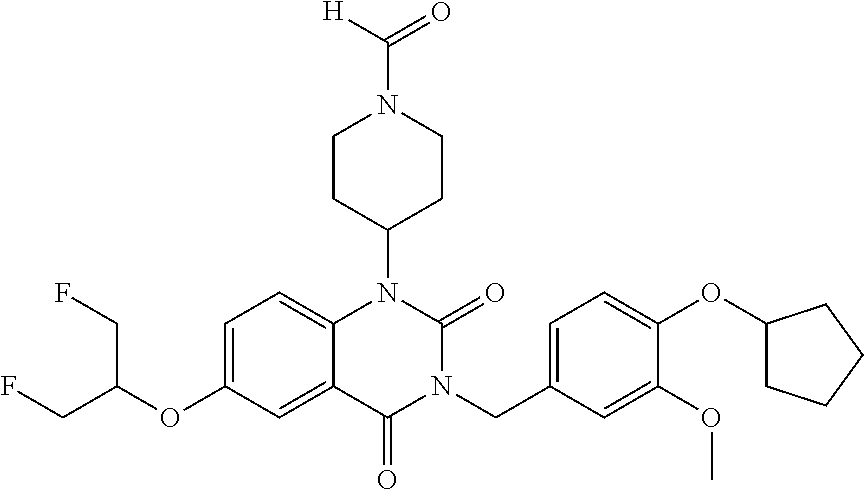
C1=C(OC(CF)CF)C=C2C(=C1)N(C1CCN(C([H])=O)CC1)C(=O)N(CC1=CC=C(OC3CCCC3)C(OC)=C1)C2=O
